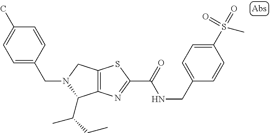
C12=C(N=C(C(=O)NCC3=CC=C(S(=O)(=O)C)C=C3)S1)C(C(CC)C)N(CC1=CC=C(C)C=C1)C2
